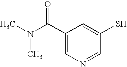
C1(C(N(C)C)=O)=CN=CC(S)=C1
